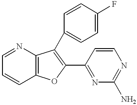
C12=C(N=CC=C1)C(C1=CC=C(F)C=C1)=C(C1=NC(N)=NC=C1)O2
